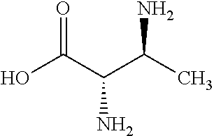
OC(C(C(C)N)N)=O
